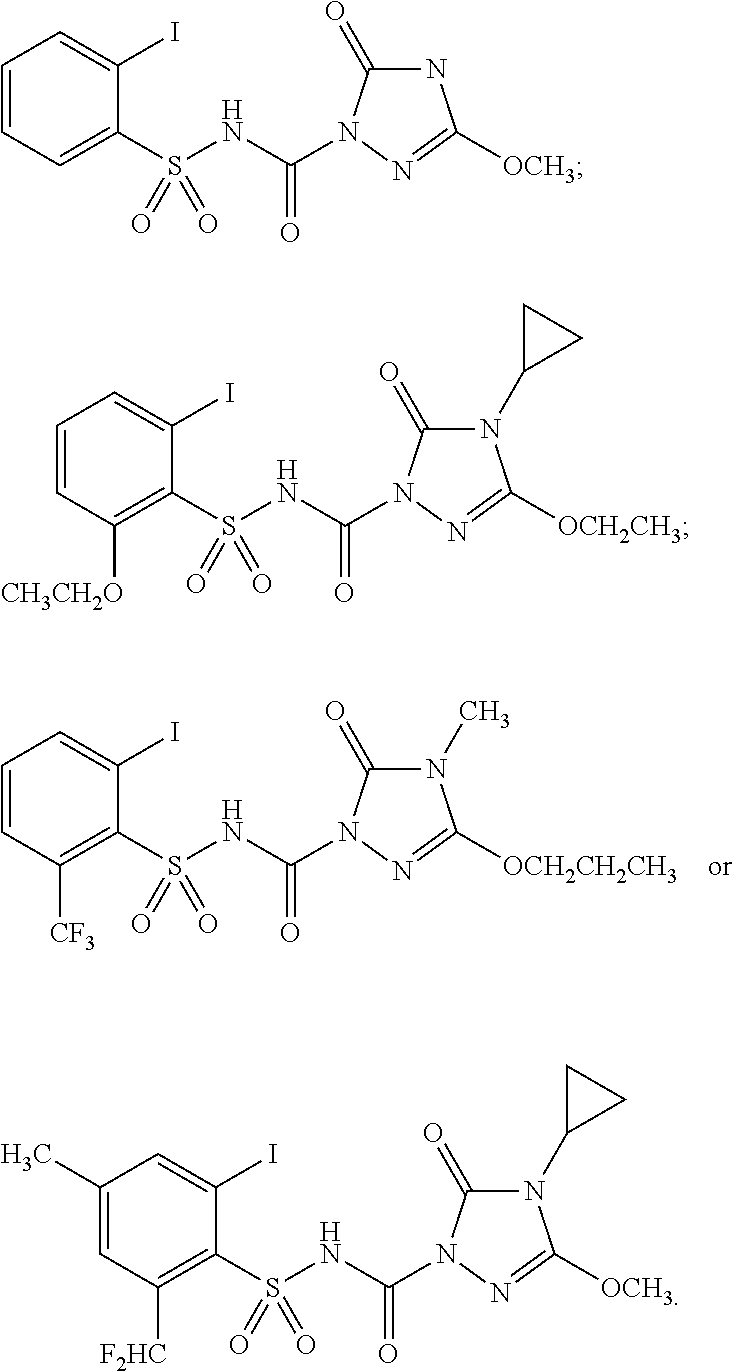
C1=CC([CF3])=C(S(NC(=O)N2C(=O)N(C)C([OCH2CH2CH3])=N2)(=O)=O)C(I)=C1.C1=CC=C(S(NC(=O)N2C(=O)NC([OCH3])=N2)(=O)=O)C(I)=C1.C1=CC([CH3CH2O])=C(S(NC(=O)N2C(=O)N(C3CC3)C([OCH2CH3])=N2)(=O)=O)C(I)=C1.C1(C)=CC([F2HC])=C(S(NC(=O)N2C(=O)N(C3CC3)C([OCH3])=N2)(=O)=O)C(I)=C1
